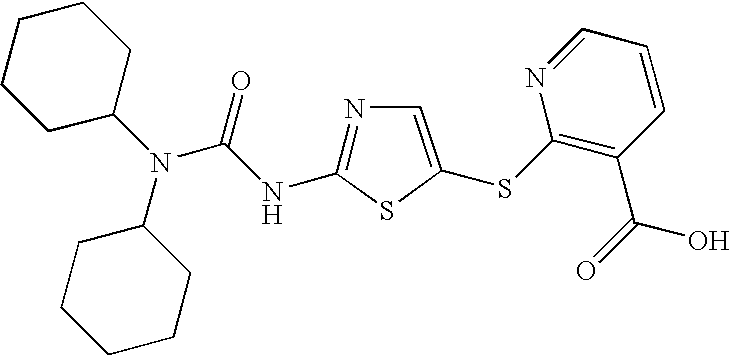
C1CCCCC1N(C(=O)NC1=NC=C(SC2=C(C(O)=O)C=CC=N2)S1)C1CCCCC1
